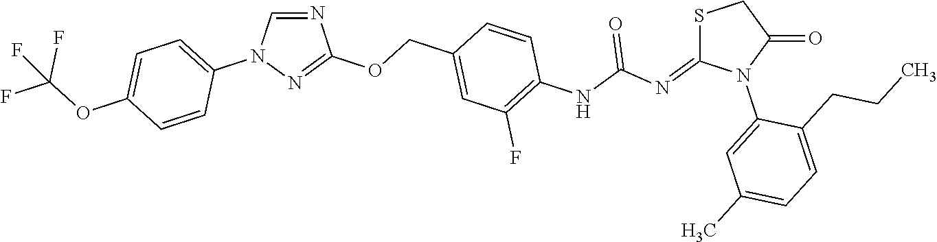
N1=CN(C2=CC=C(OC(F)(F)F)C=C2)N=C1OCC1=CC(F)=C(NC(N=C2SCC(=O)N2C2=CC(C)=CC=C2CCC)=O)C=C1
